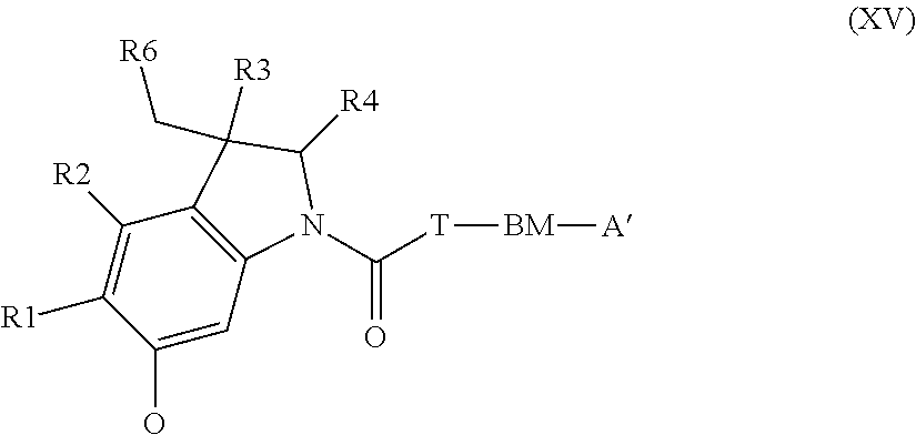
C1(O)=CC2=C(C([R2])=C1[R1])C([R3])(C[R6])C([R4])N2C([T][BM][A])=O
